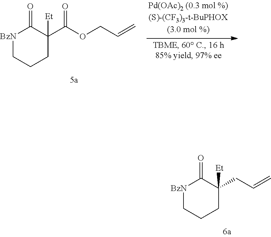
[BzN]1CCCC([Et])(CC=C)C1=O.[BzN]1CCCC([Et])(C(OCC=C)=O)C1=O
